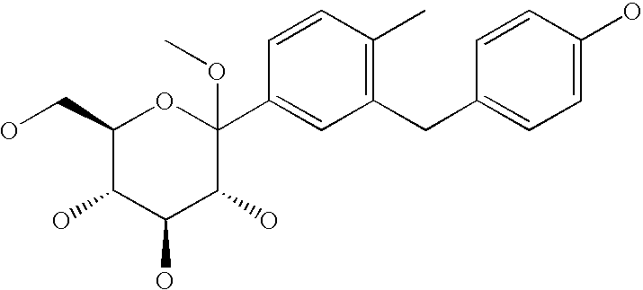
C1(CO)C(O)C(O)C(O)C(C2=CC(CC3=CC=C(O)C=C3)=C(C)C=C2)(OC)O1
